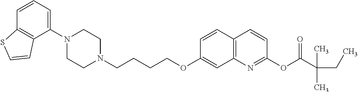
C1=CC2=C(C(N3CCN(CCCCOC4=CC5=C(C=C4)C=CC(OC(C(C)(CC)C)=O)=N5)CC3)=C1)C=CS2
